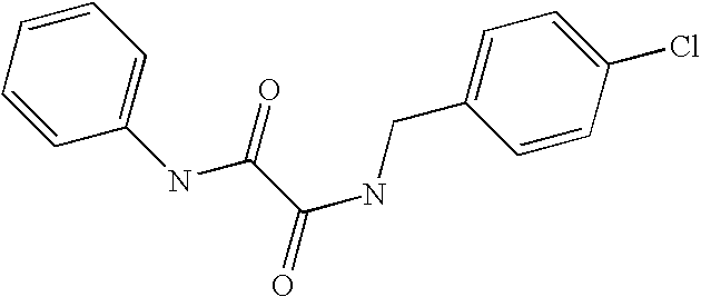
C1=CC=CC=C1NC(C(NCC1=CC=C(Cl)C=C1)=O)=O
